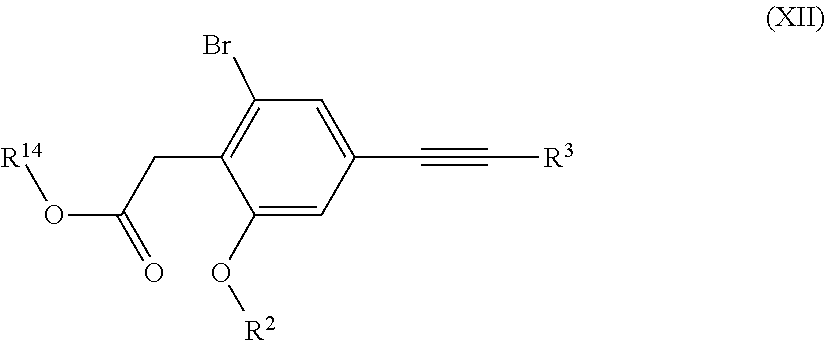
[R2]OC1=CC(C#C[R3])=CC(Br)=C1CC(O[R14])=O
